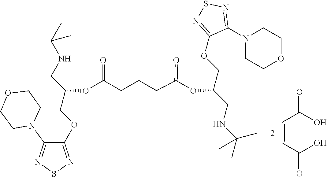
C(=CC(O)=O)C(O)=O.O(C(COC1=NSN=C1N1CCOCC1)CNC(C)(C)C)C(CCCC(OC(COC1=NSN=C1N1CCOCC1)CNC(C)(C)C)=O)=O
